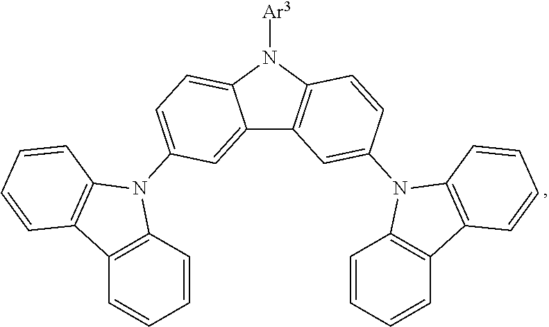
C12=CC(N3C4=C(C5=C3C=CC=C5)C=CC=C4)=CC=C1N([Ar3])C1=C2C=C(N2C3=C(C4=C2C=CC=C4)C=CC=C3)C=C1
